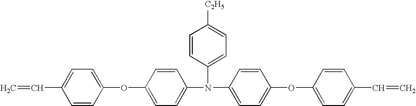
C=CC1=CC=C(OC2=CC=C(N(C3=CC=C(OC4=CC=C(C=C)C=C4)C=C3)C3=CC=C([C2H5])C=C3)C=C2)C=C1
